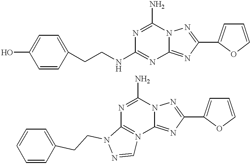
N1=C(N)N2C(=NC(C3=CC=CO3)=N2)N=C1NCCC1=CC=C(O)C=C1.N1=C(N)N2C(=NC(C3=CC=CO3)=N2)N2=C1N(CCC1=CC=CC=C1)N=C2
